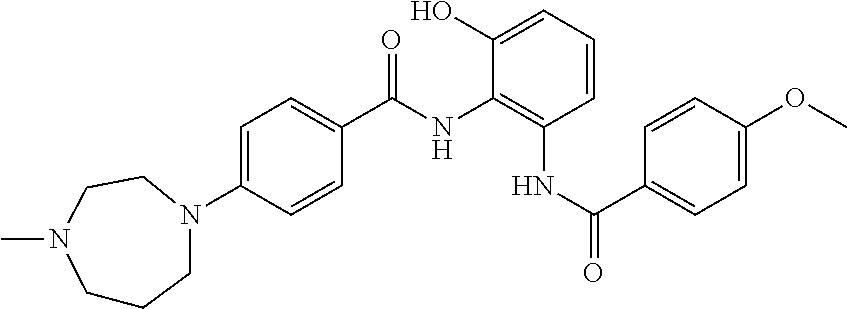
C1CCN(C2=CC=C(C(=O)NC3=C(NC(=O)C4=CC=C(OC)C=C4)C=CC=C3O)C=C2)CCN1C
